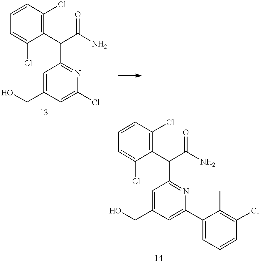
OCC1=CC(C(C2=C(Cl)C=CC=C2Cl)C(N)=O)=NC(Cl)=C1.OCC1=CC(C(C2=C(Cl)C=CC=C2Cl)C(N)=O)=NC(C2=CC=CC(Cl)=C2C)=C1
